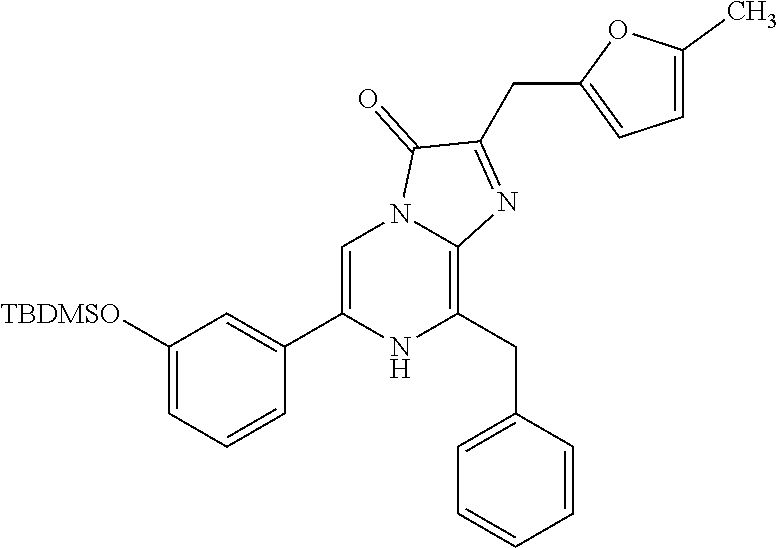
C1([TBDMSO])=CC=CC(C2=CN3C(=C(CC4=CC=CC=C4)N2)N=C(CC2=CC=C(C)O2)C3=O)=C1
